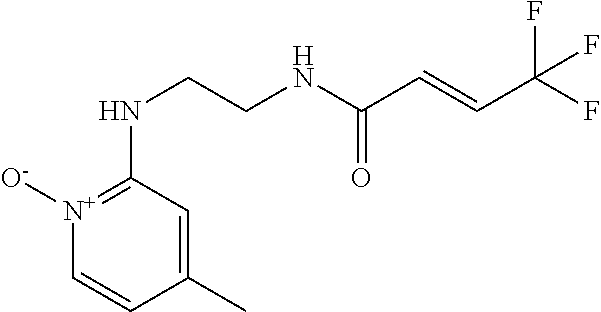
[N+]1([O-])=C(NCCNC(C=CC(F)(F)F)=O)C=C(C)C=C1
